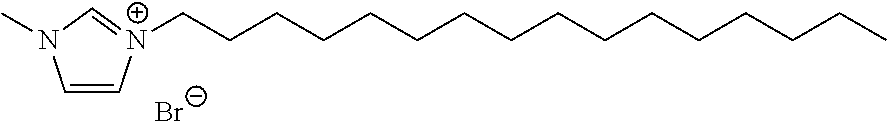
C1=C[N+](CCCCCCCCCCCCCCCC)=CN1C.[Br-]
